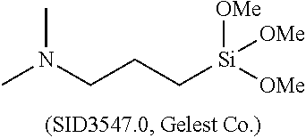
CN(CCC[Si]([OMe])([OMe])[OMe])C
